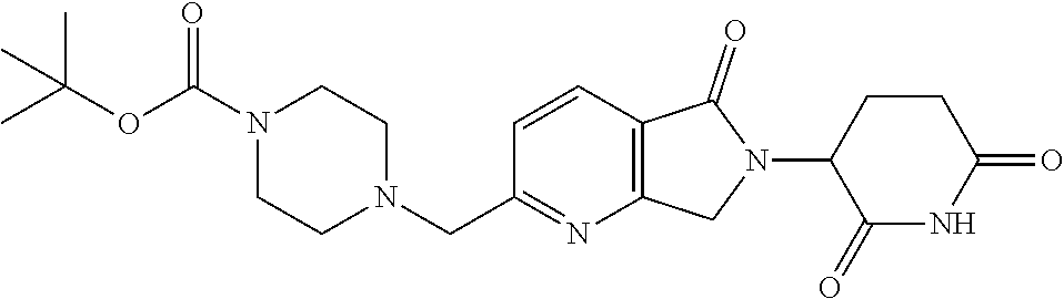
N1(C(OC(C)(C)C)=O)CCN(CC2=NC3=C(C=C2)C(=O)N(C2C(=O)NC(=O)CC2)C3)CC1
